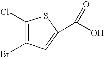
C1(Cl)=C(Br)C=C(C(O)=O)S1
